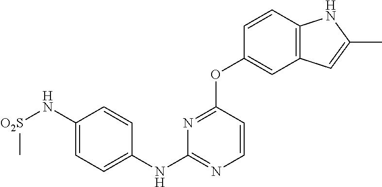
C1=C(N[O2S]C)C=CC(NC2=NC=CC(OC3=CC4=C(C=C3)NC(C)=C4)=N2)=C1
